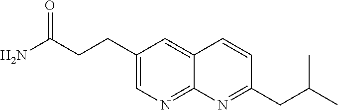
C1(CCC(N)=O)=CN=C2C(=C1)C=CC(CC(C)C)=N2
